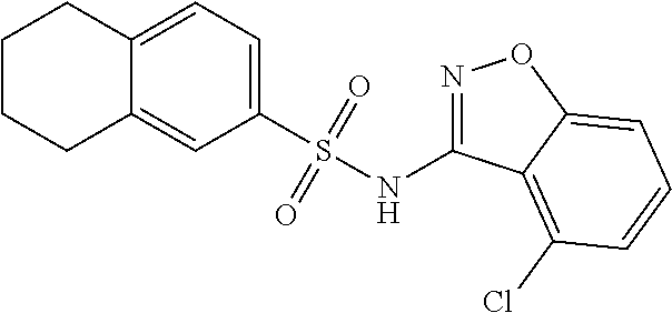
C12=CC=C(S(NC3=NOC4=CC=CC(Cl)=C34)(=O)=O)C=C1CCCC2
